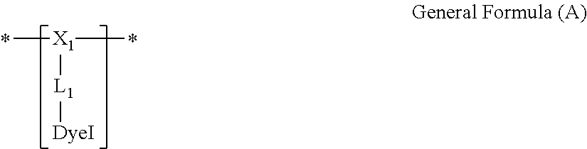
C[X1](C)[L1][DyeI]
